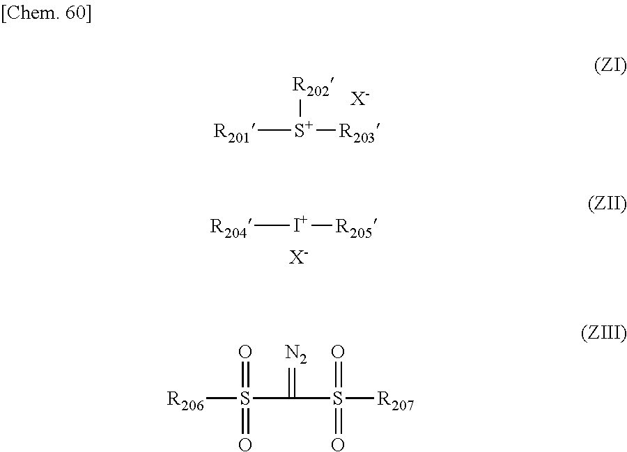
[R201][S+]([R202])[R203].[X-].[R204][I+][R205].[X-].[R206]S(C(=[N2])S([R207])(=O)=O)(=O)=O
